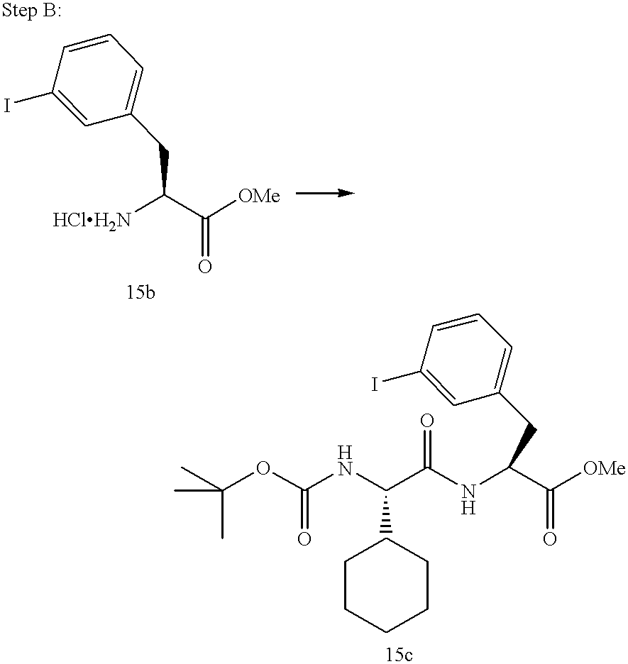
C1=CC(I)=CC(CC([HClH2N])C([OMe])=O)=C1.N(C(OC(C)(C)C)=O)C(C(NC(C([OMe])=O)CC1=CC=CC(I)=C1)=O)C1CCCCC1
